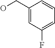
C1(CO)=CC(F)=CC=C1
